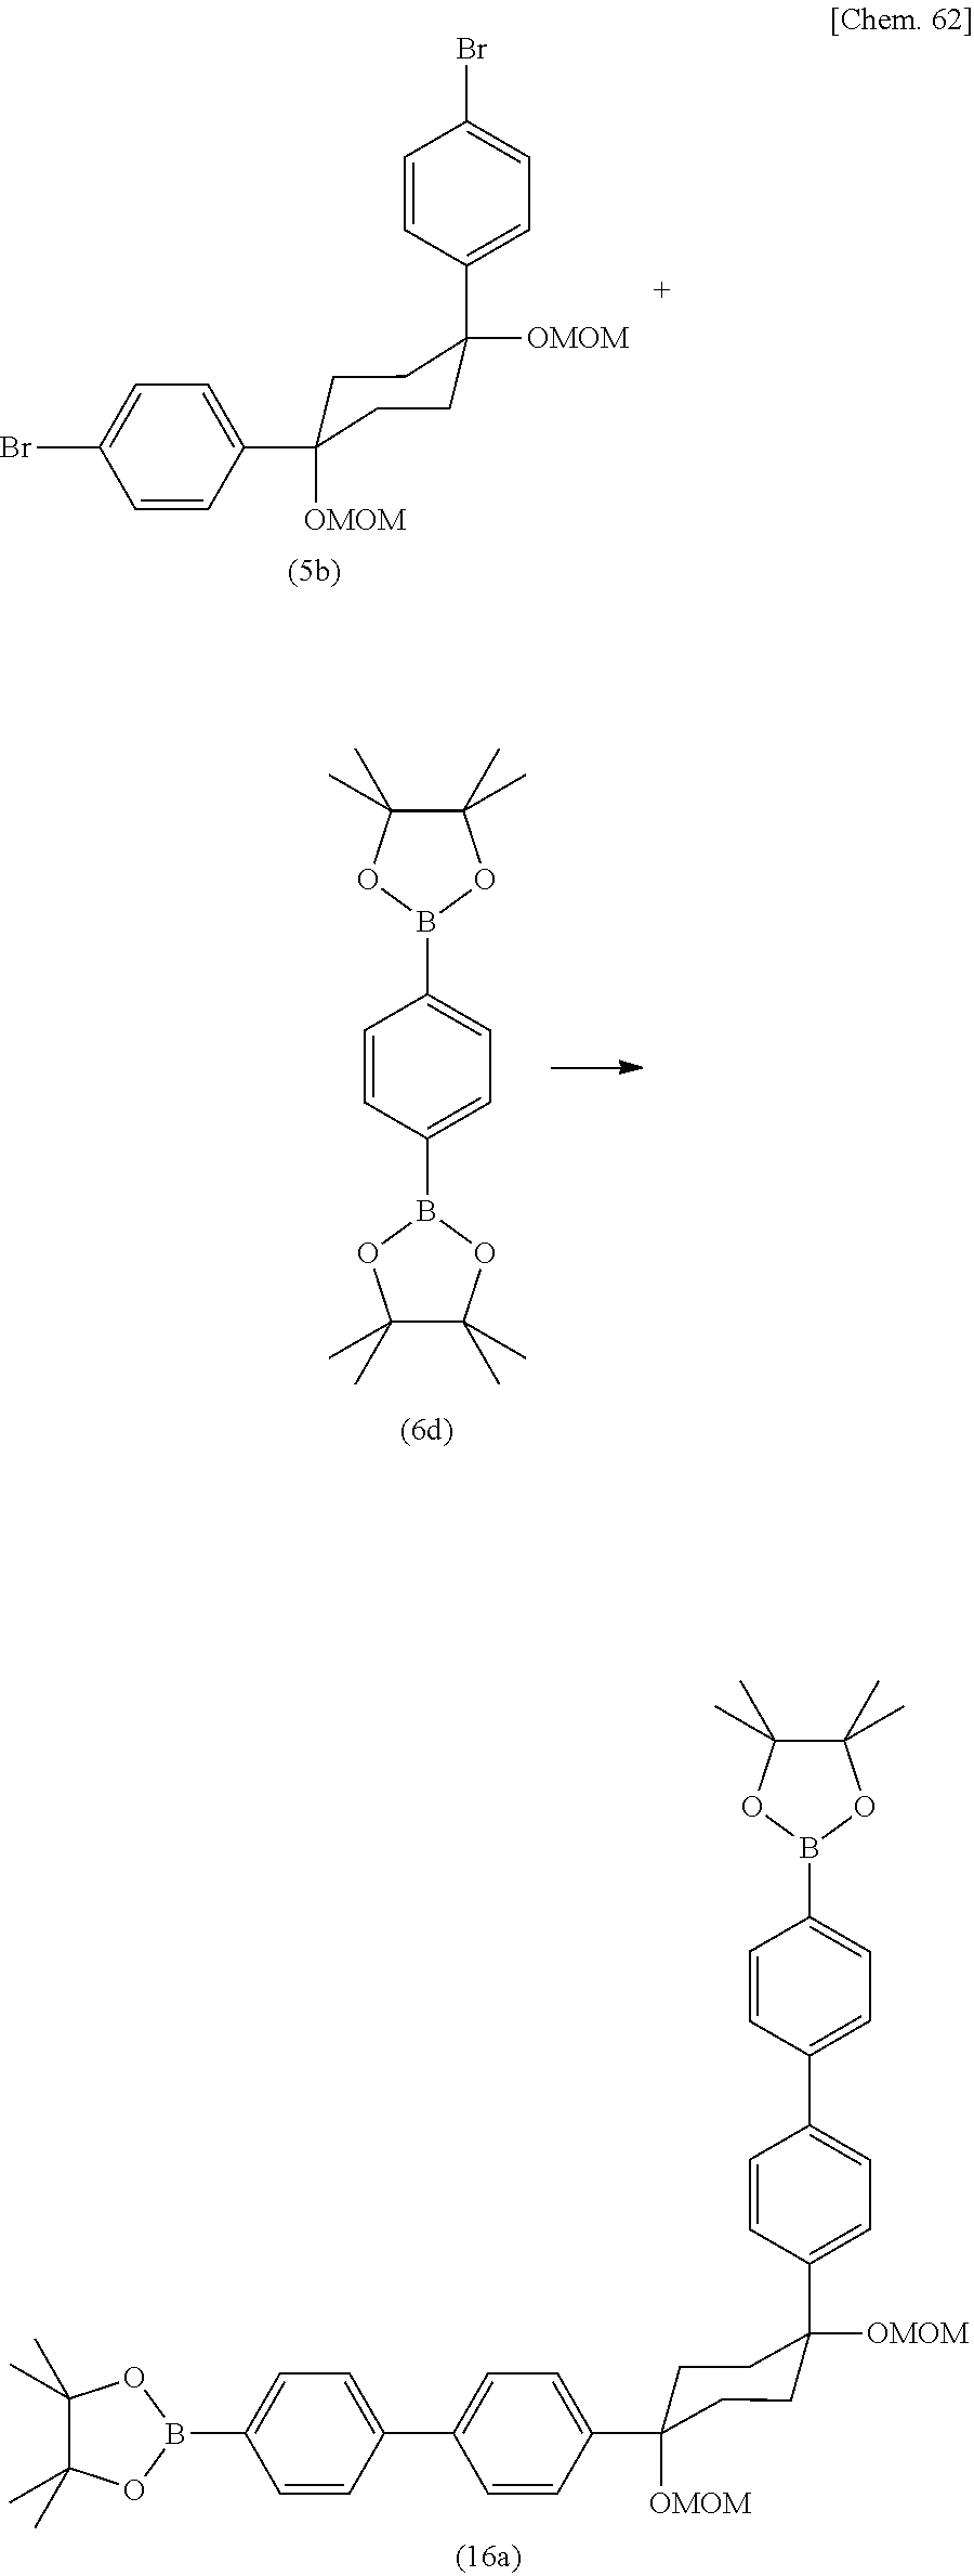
C1=CC(C2([OMOM])CCC([OMOM])(C3=CC=C(Br)C=C3)CC2)=CC=C1Br.C1=CC(B2OC(C)(C)C(C)(C)O2)=CC=C1B1OC(C)(C)C(C)(C)O1.B1(C2=CC=C(C3=CC=C(C4([OMOM])CCC([OMOM])(C5=CC=C(C6=CC=C(B7OC(C)(C)C(C)(C)O7)C=C6)C=C5)CC4)C=C3)C=C2)OC(C)(C)C(C)(C)O1
